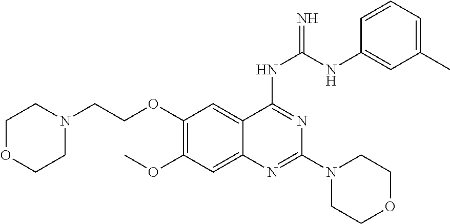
C1=CC=C(C)C=C1NC(NC1=NC(N2CCOCC2)=NC2=CC(OC)=C(OCCN3CCOCC3)C=C21)=N
